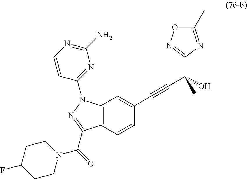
C12=C(C=CC(C#CC(O)(C3=NOC(C)=N3)C)=C1)C(C(=O)N1CCC(F)CC1)=NN2C1=NC(N)=NC=C1
